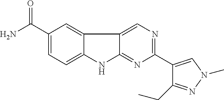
C1(C(N)=O)=CC=C2C(=C1)C1=CN=C(C3=CN(C)N=C3CC)N=C1N2
